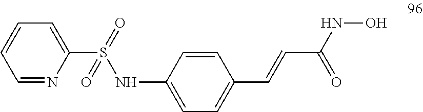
C1(S(=O)(NC2=CC=C(C=CC(NO)=O)C=C2)=O)=CC=CC=N1
